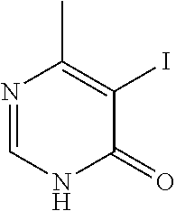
N1=CNC(=O)C(I)=C1C
